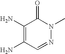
C1(N)=C(N)C=NN(C)C1=O
